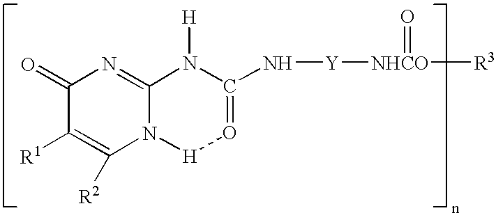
C12=NC(=O)C([R1])=C([R2])N1[H]O=C(N[Y][NHCO](=O)[R3])N2[H]
